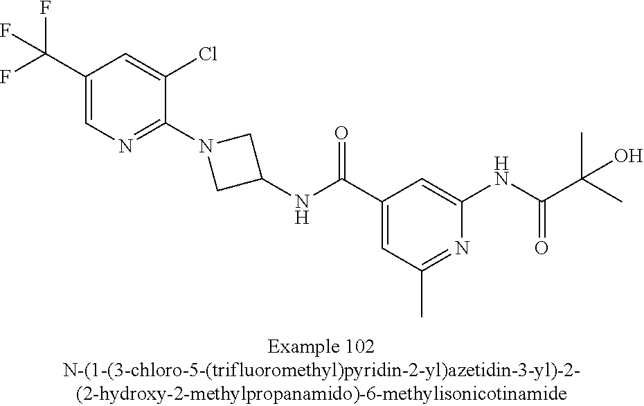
C1(C(F)(F)F)=CN=C(N2CC(NC(C3=CC(C)=NC(NC(C(C)(C)O)=O)=C3)=O)C2)C(Cl)=C1
